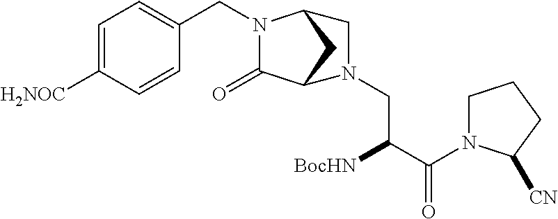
C1=C([H2NOC])C=CC(CN2C(=O)C3CC2CN3CC(C(N2CCCC2[CN])=O)[BocHN])=C1
